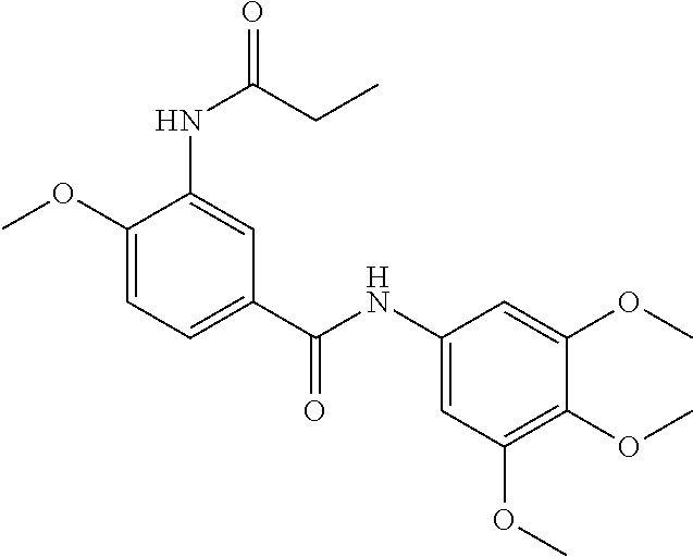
C1(OC)=CC=C(C(NC2=CC(OC)=C(OC)C(OC)=C2)=O)C=C1NC(CC)=O
